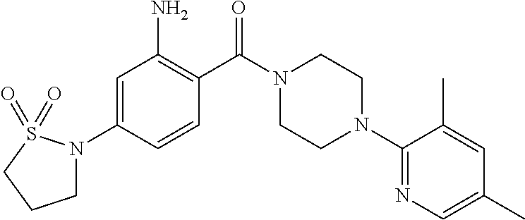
C1N(C2=CC(N)=C(C(N3CCN(C4=NC=C(C)C=C4C)CC3)=O)C=C2)S(=O)(=O)CC1
